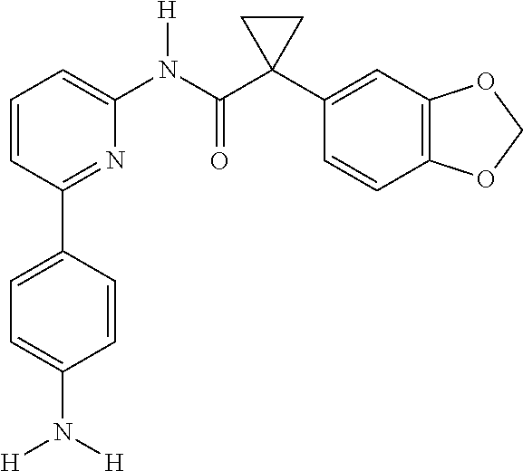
C1=CC(C2=CC=C(N([H])[H])C=C2)=NC(N(C(C2(C3=CC4=C(C=C3)OCO4)CC2)=O)[H])=C1
